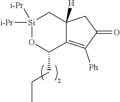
[Si]1([i-Pr])([i-Pr])OC(CCC)C2=C([Ph])C(=O)CC2([H])C1
